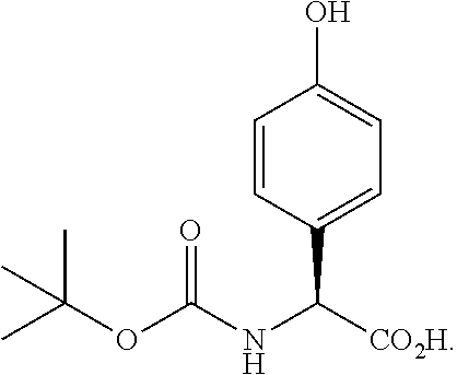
C1=CC(C([CO2H])NC(OC(C)(C)C)=O)=CC=C1O
